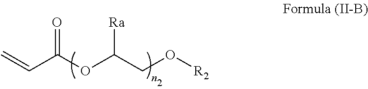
C=CC(OC(CO[R2])[Ra])=O
